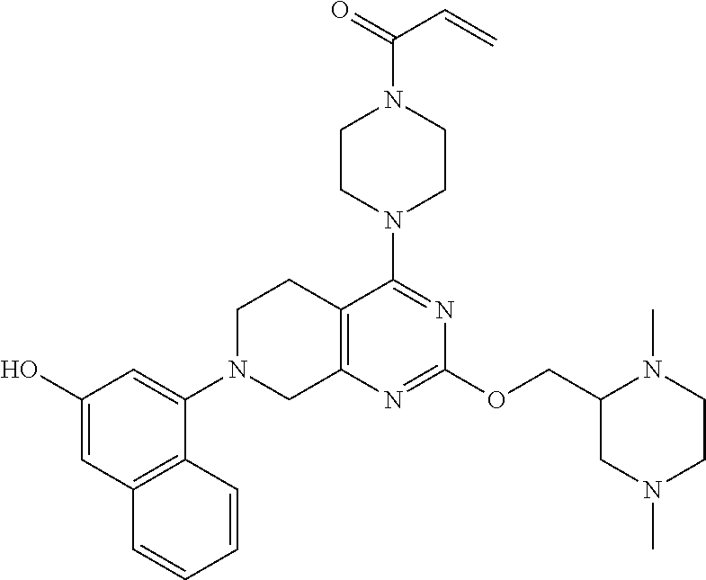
C12=C(N=C(OCC3CN(C)CCN3C)N=C1N1CCN(C(=O)C=C)CC1)CN(C1=CC(O)=CC3=C1C=CC=C3)CC2
